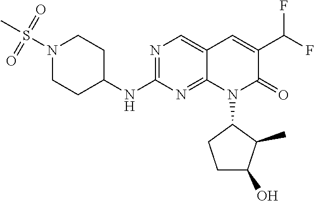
N1(S(C)(=O)=O)CCC(NC2=NC=C3C(=N2)N(C2CCC(O)C2C)C(=O)C(C(F)F)=C3)CC1
